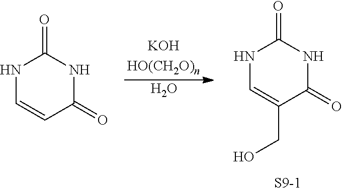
O.O=C1NC(=O)NC=C1.O=C1NC(=O)NC=C1CO.[S9-1]
